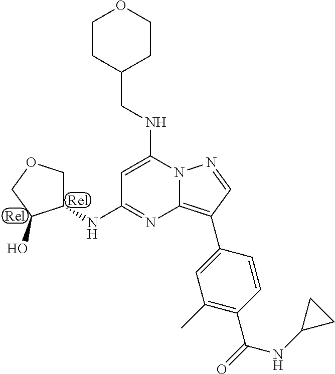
C(NC1=CC(NC2COCC2O)=NC2=C(C3=CC(C)=C(C(=O)NC4CC4)C=C3)C=NN12)C1CCOCC1
